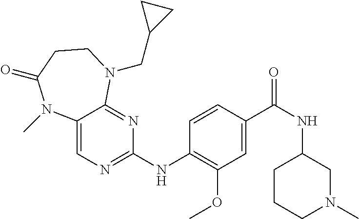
C12=CN=C(NC3=C(OC)C=C(C(NC4CCCN(C)C4)=O)C=C3)N=C1N(CC1CC1)CCC(=O)N2C
